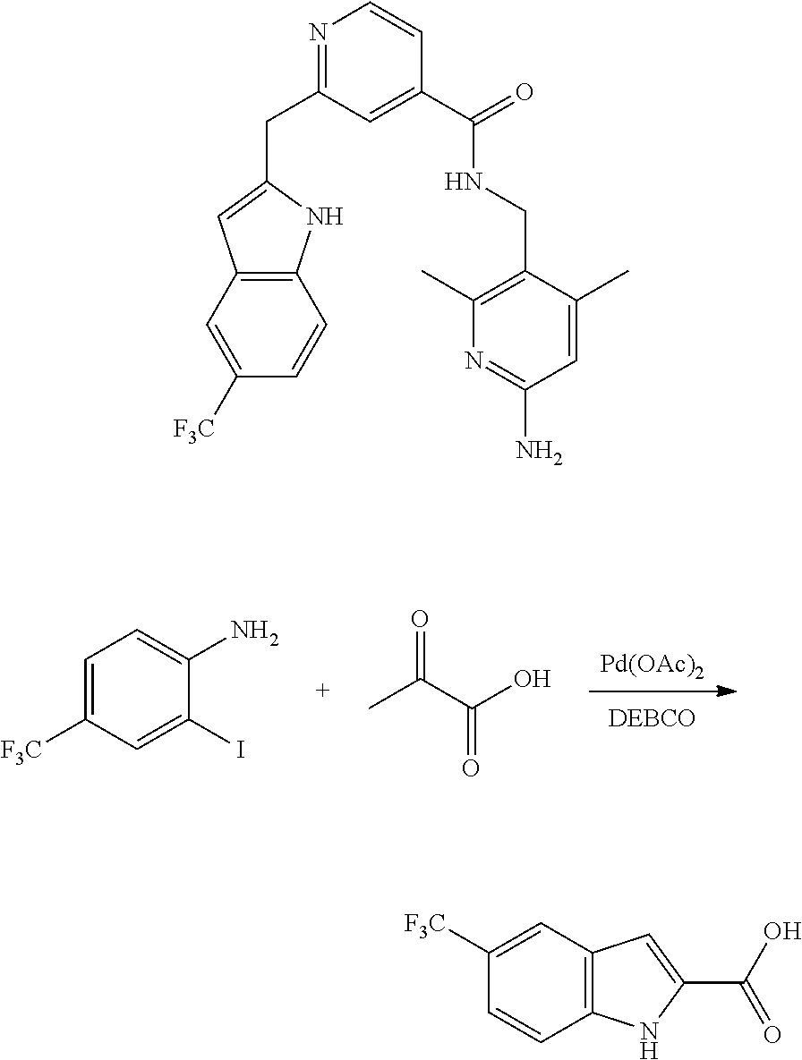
[Pd(OAc)2].C1=C([F3C])C=C(I)C(N)=C1.CC(C(O)=O)=O.C(C1=NC=CC(C(=O)NCC2=C(C)N=C(N)C=C2C)=C1)C1=CC2=C(N1)C=CC([F3C])=C2.C1=CC2=C(C=C1[F3C])C=C(C(O)=O)N2
